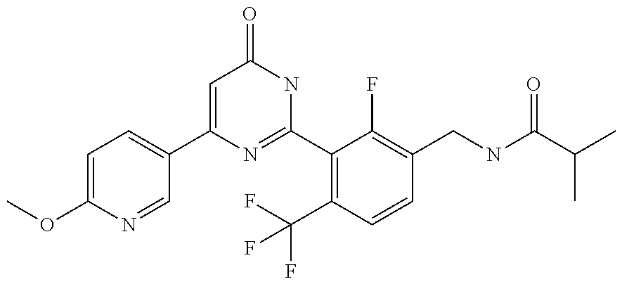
C1(C2=CC=C(OC)N=C2)=CC(=O)NC(C2=C(C(F)(F)F)C=CC(CNC(C(C)C)=O)=C2F)=N1
